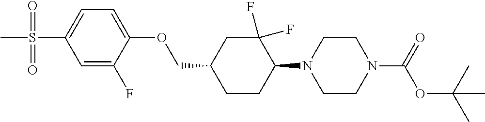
C1CC(N2CCN(C(OC(C)(C)C)=O)CC2)C(F)(F)CC1COC1=CC=C(S(=O)(=O)C)C=C1F
